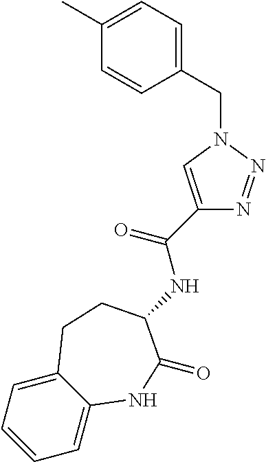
C1=C2C(=CC=C1)CCC(NC(C1=CN(CC3=CC=C(C)C=C3)N=N1)=O)C(=O)N2
